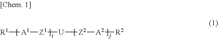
[R1][A1][Z1][U][Z2][A2][R2]
